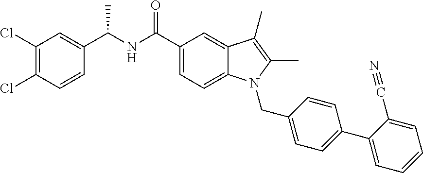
C1=CC(C(NC(C2=CC=C3C(=C2)C(C)=C(C)N3CC2=CC=C(C3=CC=CC=C3C#N)C=C2)=O)C)=CC(Cl)=C1Cl
